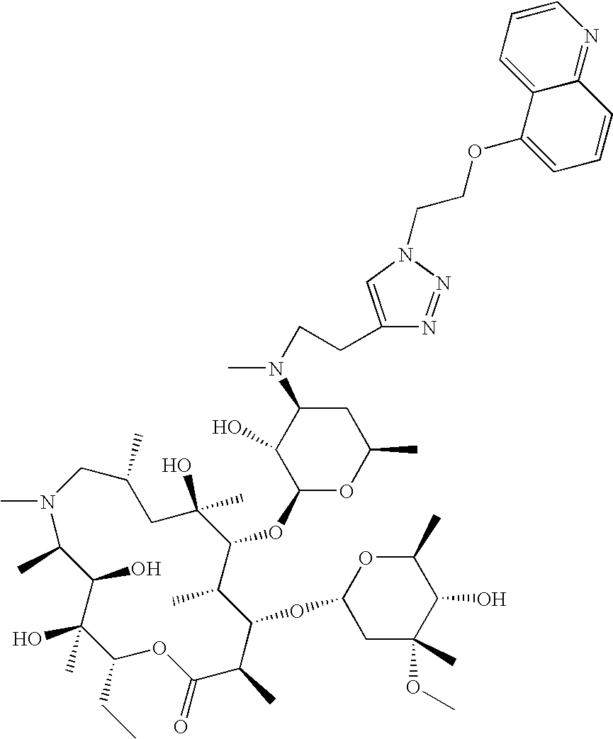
CN1C(C)C(O)C(O)(C)C(CC)OC(=O)C(C)C(OC2CC(C)(OC)C(O)C(C)O2)C(C)C(OC2OC(C)CC(N(CCC3=CN(CCOC4=CC=CC5=NC=CC=C45)N=N3)C)C2O)C(C)(O)CC(C)C1
